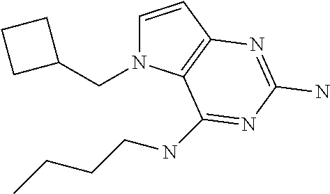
C1=CC2=C(N1CC1CCC1)C(NCCCC)=NC(N)=N2
